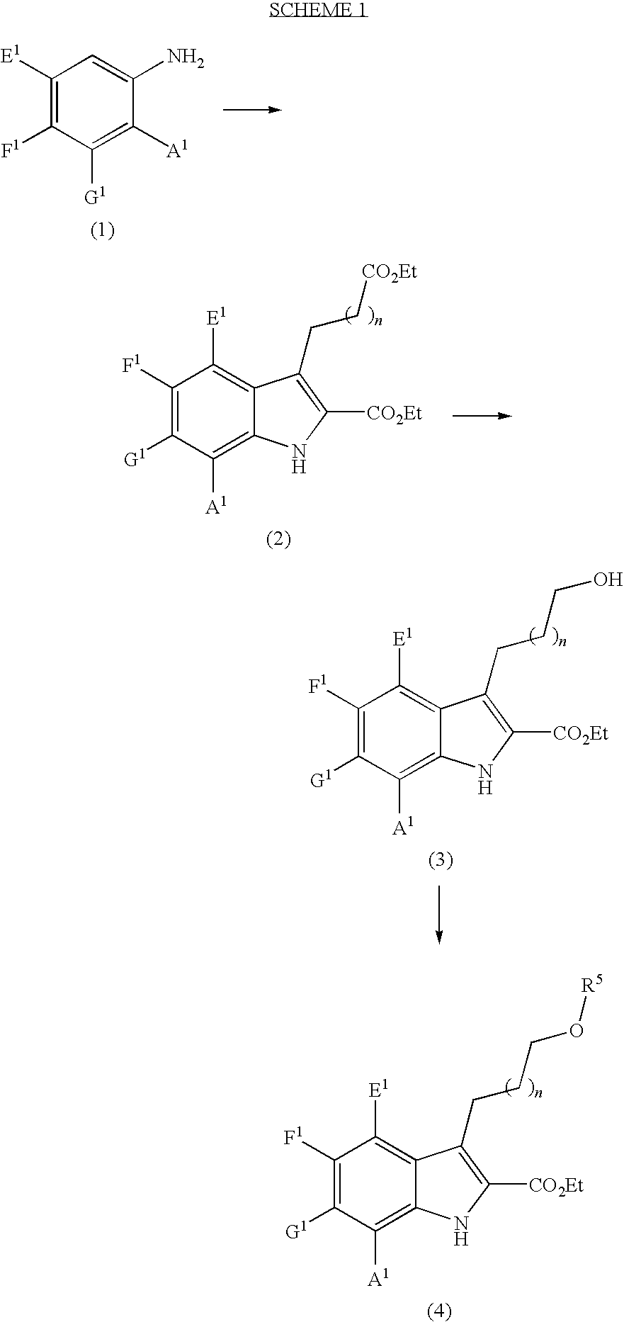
C1([E1])=C([F1])C([G1])=C([A1])C(N)=C1.C1([F1])=C([G1])C([A1])=C2C(=C1[E1])C(CC[CO2Et])=C([CO2Et])N2.C1([F1])=C([G1])C([A1])=C2C(=C1[E1])C(CCCO)=C([CO2Et])N2.C1([F1])=C([G1])C([A1])=C2C(=C1[E1])C(CCCO[R5])=C([CO2Et])N2
